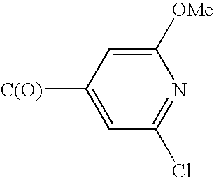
C1([OMe])=CC([C(O)])=CC(Cl)=N1
